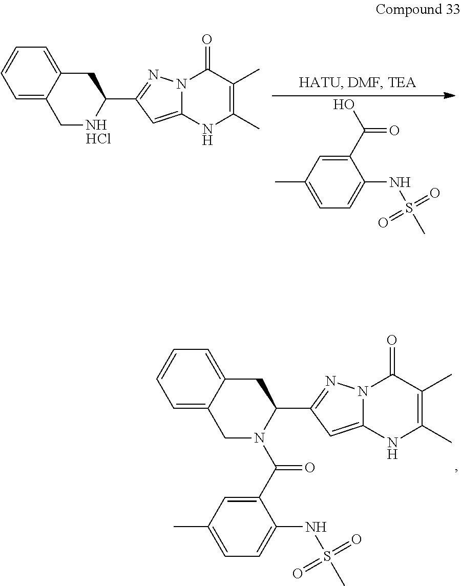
C1=C2C(=CC=C1)CC(C1=NN3C(=C1)NC(C)=C(C)C3=O)NC2.Cl.C1(C)=CC=C(NS(C)(=O)=O)C(C(O)=O)=C1.C1=C2C(=CC=C1)CC(C1=NN3C(=C1)NC(C)=C(C)C3=O)N(C(=O)C1=CC(C)=CC=C1NS(C)(=O)=O)C2
